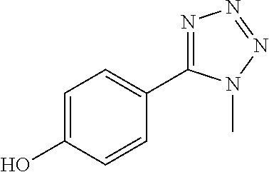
C1=C(O)C=CC(C2=NN=NN2C)=C1
